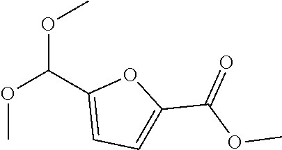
C(C1=CC=C(C(OC)=O)O1)(OC)OC
